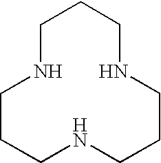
C1CCNCCCNCCCN1
